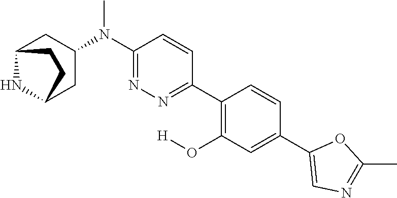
C1(C2=CC(O[H])=C(C3=NN=C(N(C)C4CC5NC(C4)CC5)C=C3)C=C2)=CN=C(C)O1
